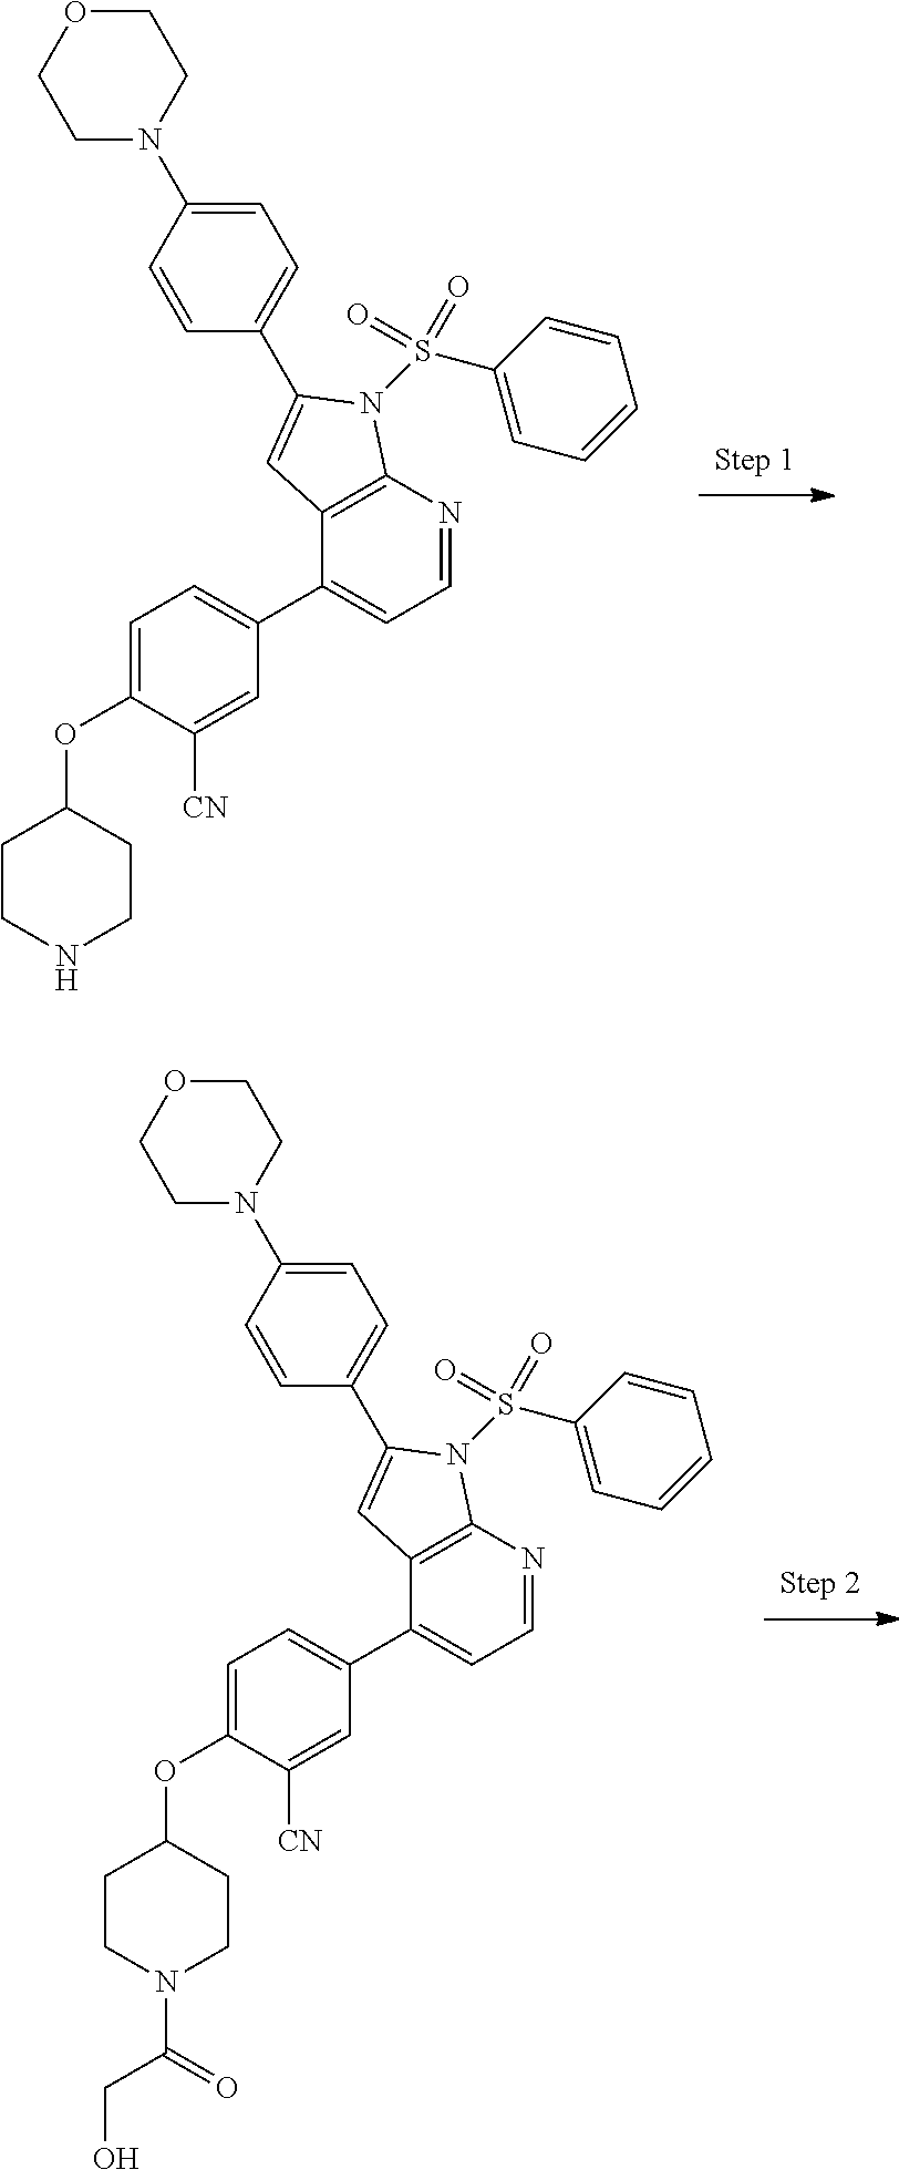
C1(C2=CC=NC3=C2C=C(C2=CC=C(N4CCOCC4)C=C2)N3S(=O)(=O)C2=CC=CC=C2)=CC=C(OC2CCNCC2)C([CN])=C1.C1(C2=CC=NC3=C2C=C(C2=CC=C(N4CCOCC4)C=C2)N3S(=O)(=O)C2=CC=CC=C2)=CC=C(OC2CCN(C(=O)CO)CC2)C([CN])=C1
